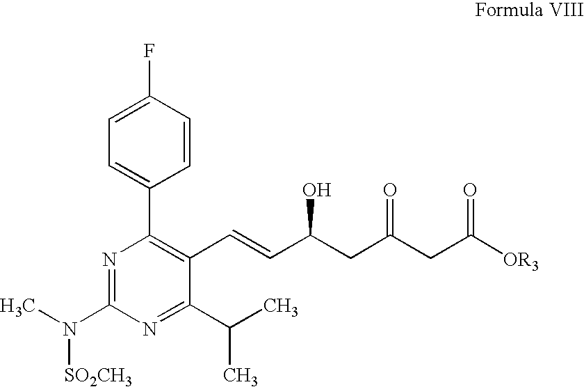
C1=CC(F)=CC=C1C1=C(C=CC(CC(CC([OR3])=O)=O)O)C(C(C)C)=NC(N(C)[SO2CH3])=N1
